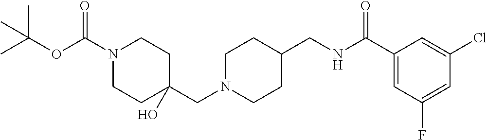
C1N(CC2(O)CCN(C(OC(C)(C)C)=O)CC2)CCC(CNC(C2=CC(F)=CC(Cl)=C2)=O)C1
